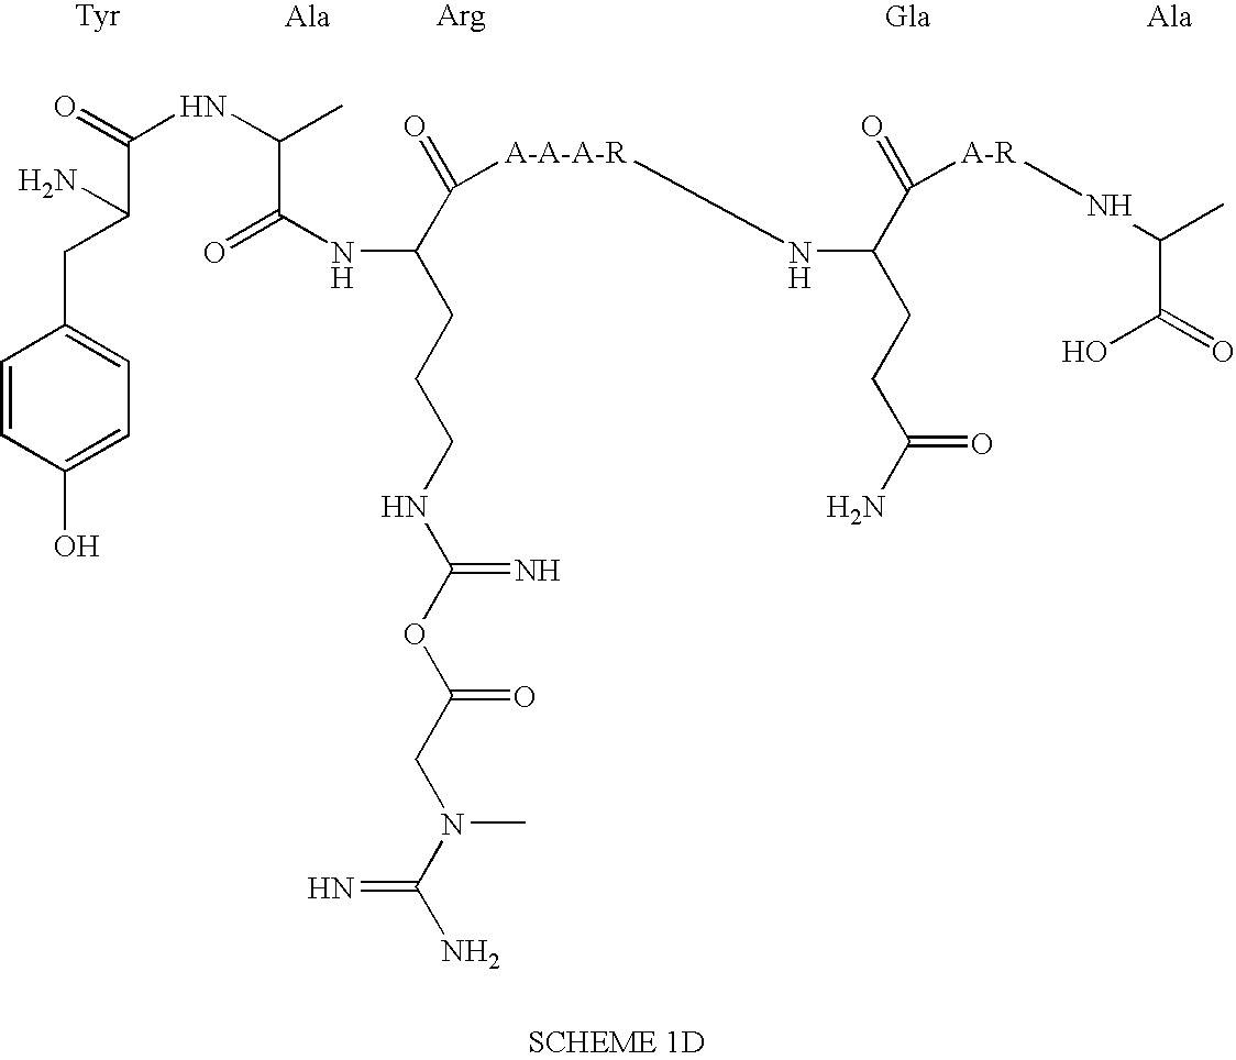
O=C(NC(C)C(=O)NC(C(=O)[A-A-A-R]NC(C(=O)[A-R]NC(C)C(=O)O)CCC(N)=O)CCCNC(OC(CN(C(N)=N)C)=O)=N)C(CC1=CC=C(O)C=C1)N
